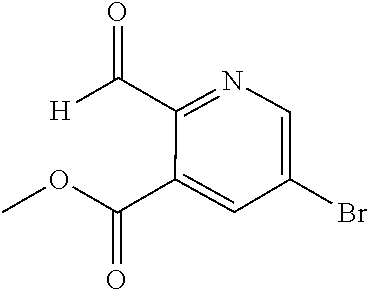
COC(C1=CC(Br)=CN=C1C([H])=O)=O
